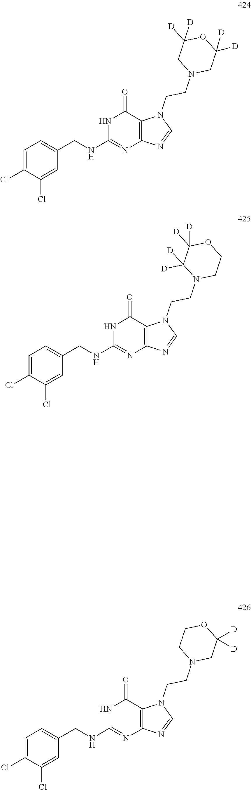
N1=C(NCC2=CC=C(Cl)C(Cl)=C2)NC(=O)C2=C1N=CN2CCN1CC([D])([D])OCC1.N1=C(NCC2=CC=C(Cl)C(Cl)=C2)NC(=O)C2=C1N=CN2CCN1CC([D])([D])OC([D])([D])C1.N1=C(NCC2=CC=C(Cl)C(Cl)=C2)NC(=O)C2=C1N=CN2CCN1CCOC([D])([D])C1([D])[D]
